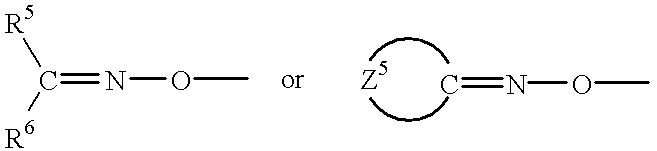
C(=NOC)([R5])[R6].C=NOC
